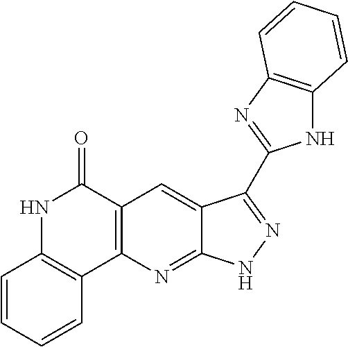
C12=C(N=C3C(=C1)C(C1=NC4=C(N1)C=CC=C4)=NN3)C1=C(NC2=O)C=CC=C1
